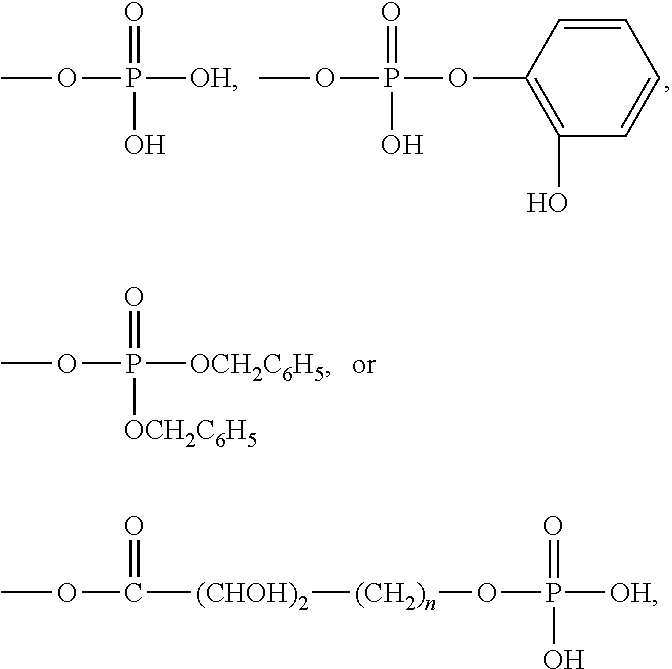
COP(=O)([OH])O.COP(=O)(OC1=C(O)C=CC=C1)O.COP(=O)([OCH2C6H5])[OCH2C6H5].COC(=O)[(CHOH)2][(CH2)n]OP([OH])(=O)O
